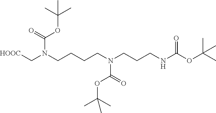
[HOOC]CN(CCCCN(CCCNC(OC(C)(C)C)=O)C(=O)OC(C)(C)C)C(=O)OC(C)(C)C
